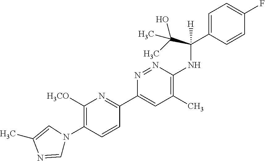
C1([H3CO])=C(N2C=NC(C)=C2)C=CC(C2=CC(C)=C(NC(C3=CC=C(F)C=C3)(C(C)(O)C)[H])N=N2)=N1
